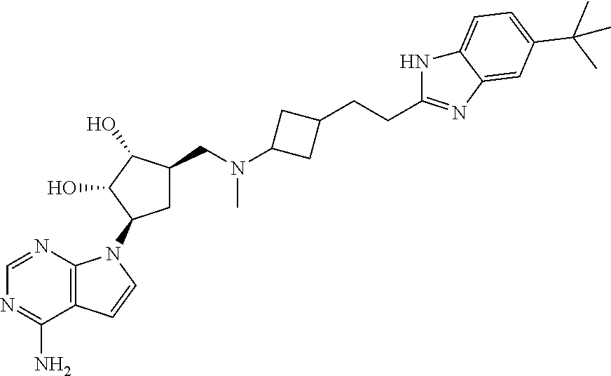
C1(N)=NC=NC2=C1C=CN2C1CC(CN(C)C2CC(CCC3=NC4=CC(C(C)(C)C)=CC=C4N3)C2)C(O)C1O
